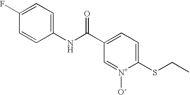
C1=CC(NC(C2=CC=C(SCC)[N+]([O-])=C2)=O)=CC=C1F
